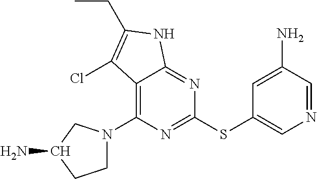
C1(SC2=CN=CC(N)=C2)=NC(N2CCC(N)C2)=C2C(=N1)NC(CC)=C2Cl
